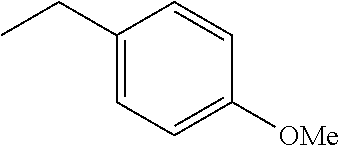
C1(CC)=CC=C([OMe])C=C1
